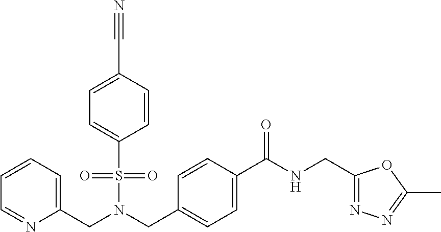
C1=CC(C#N)=CC=C1S(N(CC1=CC=C(C(=O)NCC2=NN=C(C)O2)C=C1)CC1=CC=CC=N1)(=O)=O
